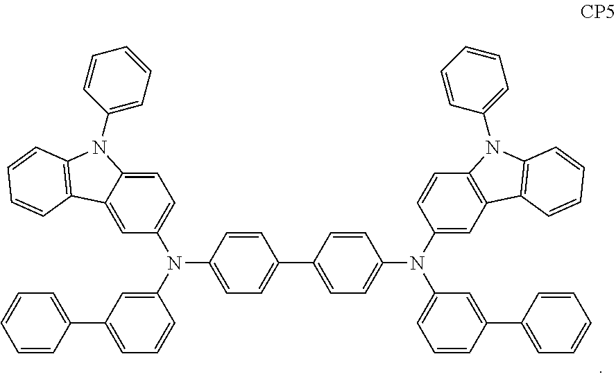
C1=C2C(=CC=C1N(C1=CC(C3=CC=CC=C3)=CC=C1)C1=CC=C(C3=CC=C(N(C4=CC5=C(C=C4)N(C4=CC=CC=C4)C4=C5C=CC=C4)C4=CC=CC(C5=CC=CC=C5)=C4)C=C3)C=C1)N(C1=CC=CC=C1)C1=C2C=CC=C1
